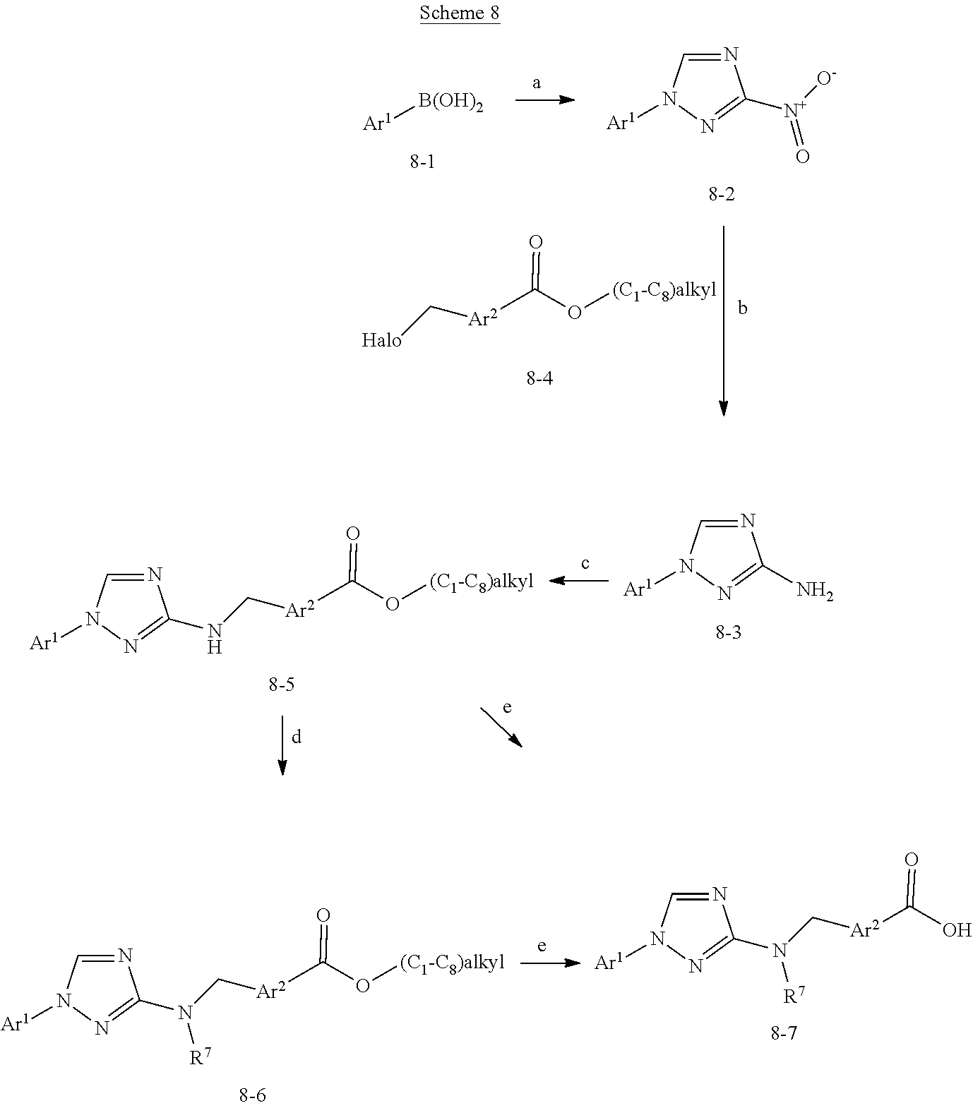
[Ar1][B(OH)2].N1=CN([Ar1])N=C1[N+](=O)[O-].[Halo]C[Ar2]C(O[(C1-C8)alkyl])=O.C([Ar2]C(O[(C1-C8)alkyl])=O)NC1=NN([Ar1])C=N1.N1=CN([Ar1])N=C1N.C([Ar2]C(O[(C1-C8)alkyl])=O)N(C1=NN([Ar1])C=N1)[R7].N1=CN([Ar1])N=C1N([R7])C[Ar2]C(O)=O
